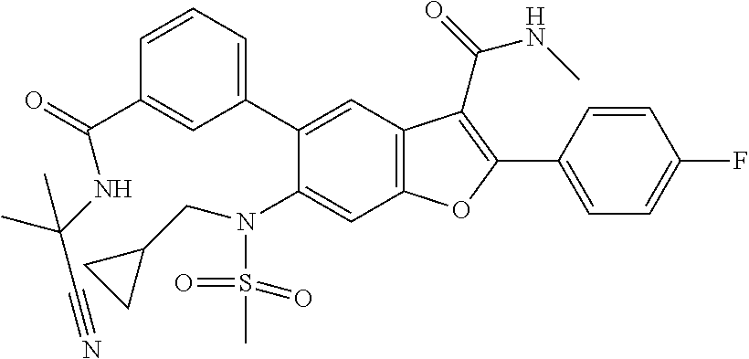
C(C1=CC(C2=CC3=C(C=C2N(CC2CC2)S(C)(=O)=O)OC(C2=CC=C(F)C=C2)=C3C(=O)NC)=CC=C1)(=O)NC(C)(C)C#N
